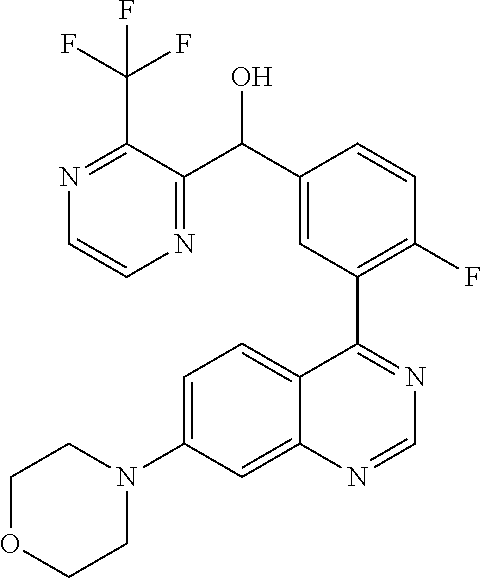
C1=C(N2CCOCC2)C=C2C(=C1)C(C1=C(F)C=CC(C(O)C3=NC=CN=C3C(F)(F)F)=C1)=NC=N2
